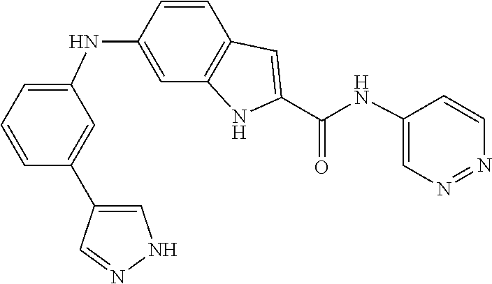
N1=NC=CC(NC(C2=CC3=C(C=C(NC4=CC=CC(C5=CNN=C5)=C4)C=C3)N2)=O)=C1
